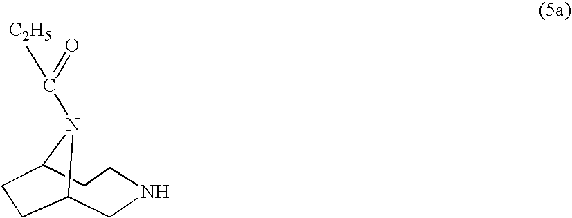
C12CNCCC(N1C(=O)[C2H5])CC2
